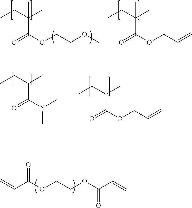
C=CC(OCCOC(C=C)=O)=O.CCC(C)(C)C(OCCOC)=O.CCC(C)(C)C(OCC=C)=O.CCC(C)C(N(C)C)=O.CCC(C)(C)C(OCC=C)=O
